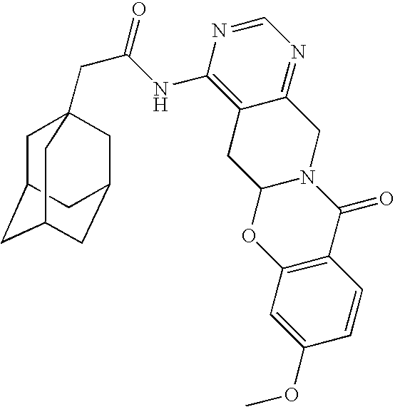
C1C2CC3CC(CC1(CC(=O)NC1=C4C(=NC=N1)CN1C(C4)OC4=C(C1=O)C=CC(OC)=C4)C3)C2
